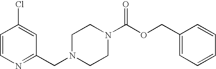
N1(C(OCC2=CC=CC=C2)=O)CCN(CC2=NC=CC(Cl)=C2)CC1
